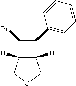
C12([H])C([H])(COC1)C(Br)C2C1=CC=CC=C1
